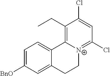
C1=C([BnO])C=C2C(=C1)C1=C(CC)C(Cl)=CC(Cl)=[N+]1CC2
